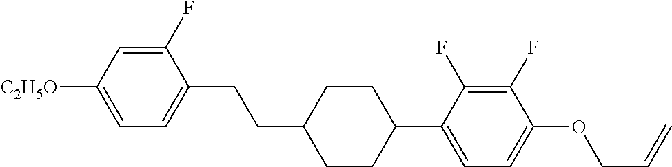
C1(F)=CC([C2H5O])=CC=C1CCC1CCC(C2=CC=C(OCC=C)C(F)=C2F)CC1
